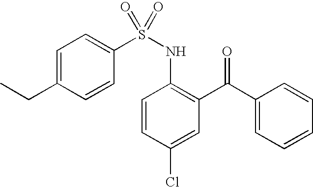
C1(S(NC2=C(C(C3=CC=CC=C3)=O)C=C(Cl)C=C2)(=O)=O)=CC=C(CC)C=C1
